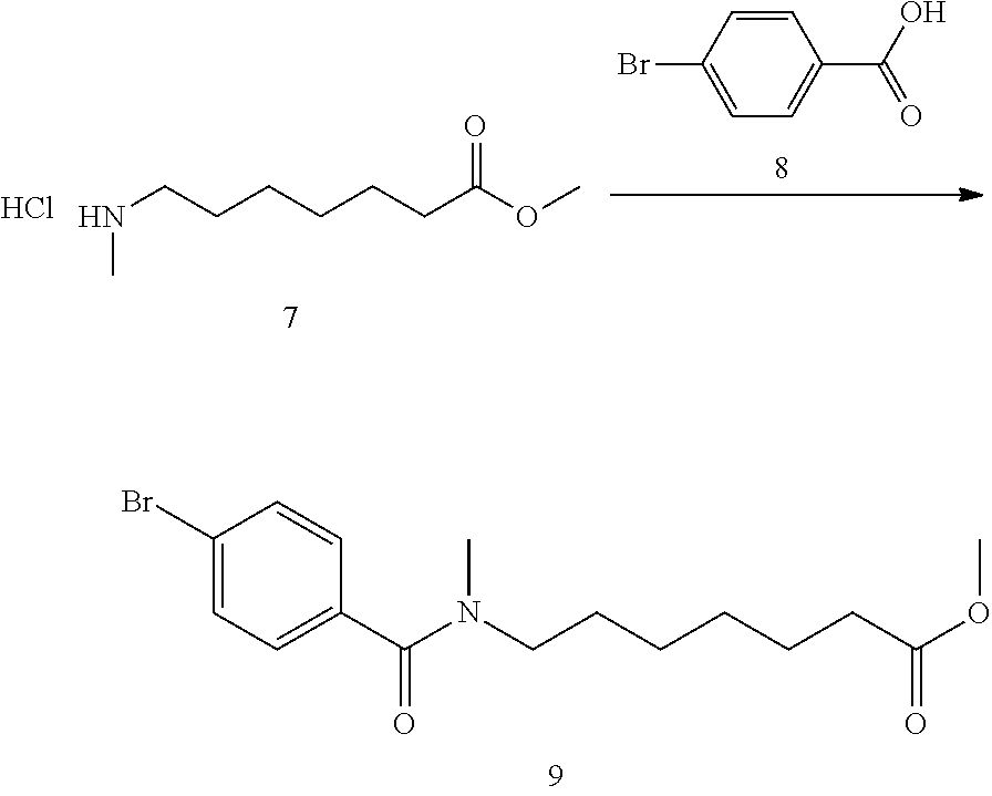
C1(Br)=CC=C(C(N(CCCCCCC(OC)=O)C)=O)C=C1.BrC1=CC=C(C(O)=O)C=C1.N(CCCCCCC(OC)=O)C.Cl
